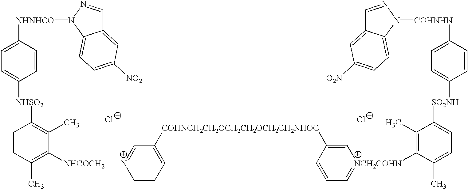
[Cl-].[Cl-].[NHNHCO](C1=CC=C([NHSO2]C2=C(C)C([NHCOCH2][N+]3=CC([COHNCH2CH2OCH2CH2OCH2CH2NHOC]C4=C[NCH2COHN](C5=C(C)C([SO2NH]C6=CC=C([COHNHN]N7N=CC8=CC([O2N])=CC=C87)C=C6)=CC=C5C)=CC=C4)=CC=C3)=C(C)C=C2)C=C1)N1N=CC2=CC([NO2])=CC=C21
